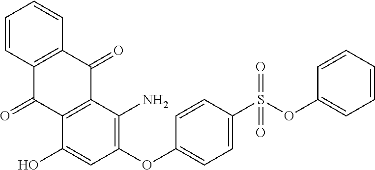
C1=CC2=C(C=C1)C(=O)C1=C(C2=O)C(O)=CC(OC2=CC=C(S(OC3=CC=CC=C3)(=O)=O)C=C2)=C1N
